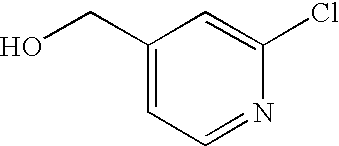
N1=CC=C(CO)C=C1Cl
